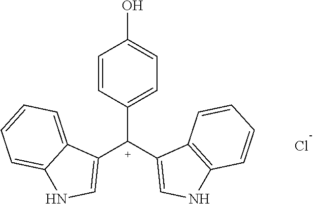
C1=CC([C+](C2=CNC3=C2C=CC=C3)C2=CNC3=CC=CC=C23)=CC=C1O.Cl
